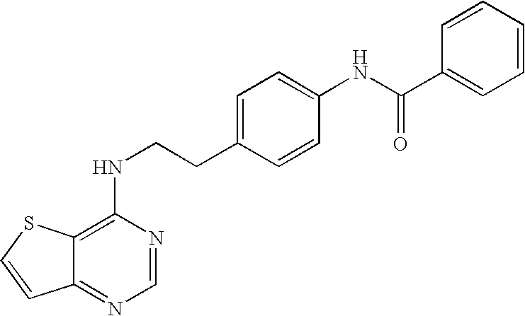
C1=CC=CC=C1C(NC1=CC=C(CCNC2=C3C(=NC=N2)C=CS3)C=C1)=O
